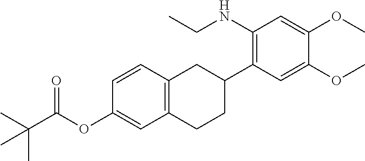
C12=C(C=CC(OC(C(C)(C)C)=O)=C1)CC(C1=C(NCC)C=C(OC)C(OC)=C1)CC2
